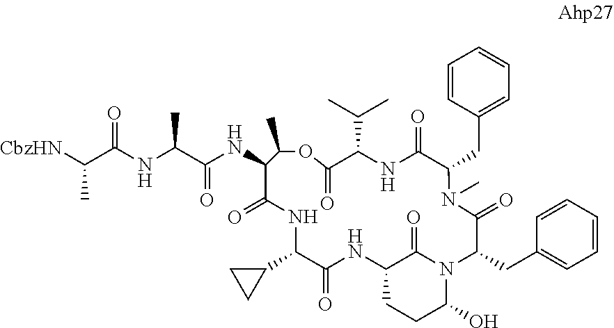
[CbzHN]C(C(NC(C(NC1C(=O)NC(C2CC2)C(=O)NC2CCC(O)N(C2=O)C(CC2=CC=CC=C2)C(=O)N(C)C(CC2=CC=CC=C2)C(=O)NC(C(C)C)C(=O)OC1C)=O)C)=O)C
